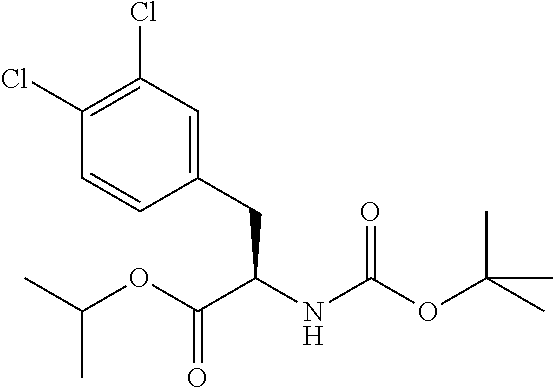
C1(CC(NC(OC(C)(C)C)=O)C(OC(C)C)=O)=CC(Cl)=C(Cl)C=C1
